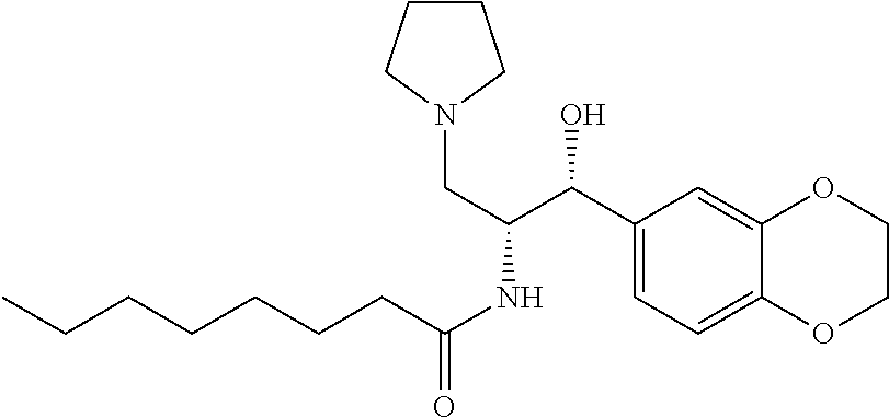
C1(C(C(CN2CCCC2)NC(CCCCCCC)=O)O)=CC=C2C(=C1)OCCO2
